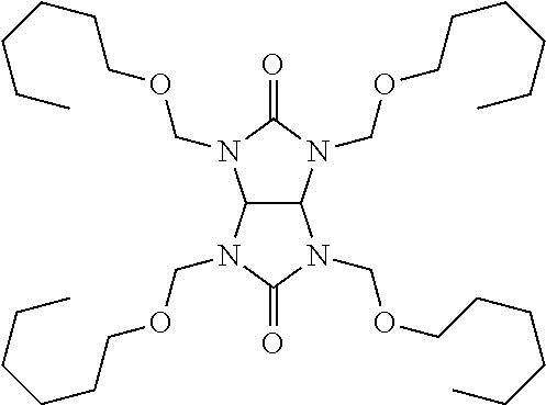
N1(COCCCCCC)C(=O)N(COCCCCCC)C2C1N(COCCCCCC)C(=O)N2COCCCCCC
